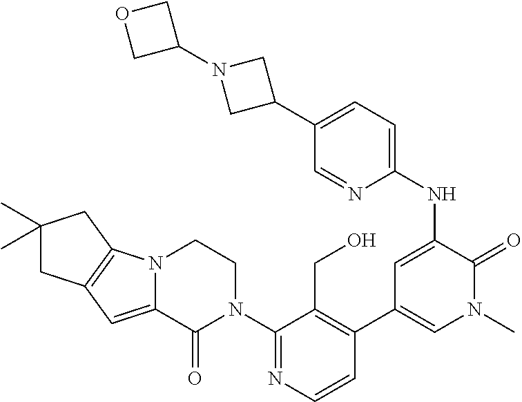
C1=CN=C(N2CCN3C(=CC4=C3CC(C)(C)C4)C2=O)C(CO)=C1C1=CN(C)C(=O)C(NC2=CC=C(C3CN(C4COC4)C3)C=N2)=C1
